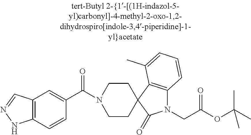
C1CC2(CCN1C(=O)C1=CC3=C(C=C1)NN=C3)C1=C(N(CC(OC(C)(C)C)=O)C2=O)C=CC=C1C
